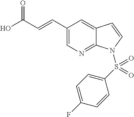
OC(C=CC1=CN=C2C(=C1)C=CN2S(C1=CC=C(F)C=C1)(=O)=O)=O
